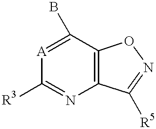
[A]1=C(B)C2=C(N=C1[R3])C([R5])=NO2
